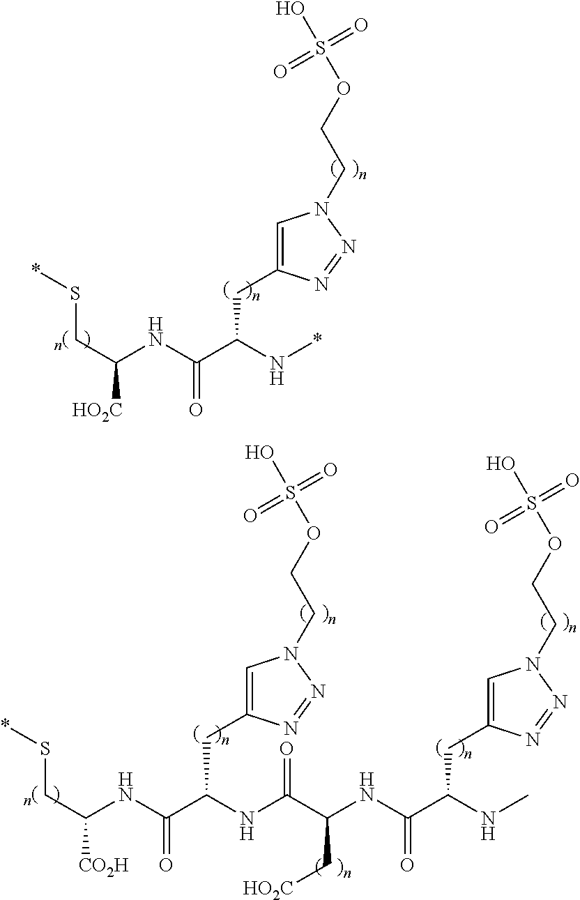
C1=C(CC(C(NC(CS*)[HO2C])=O)N*)N=NN1CCOS(=O)(=O)O.C1=C(CC(C(NC(CS*)[CO2H])=O)NC(C(NC(=O)C(CC2=CN(CCOS(=O)(=O)O)N=N2)NC)C[HO2C])=O)N=NN1CCOS(=O)(=O)O
